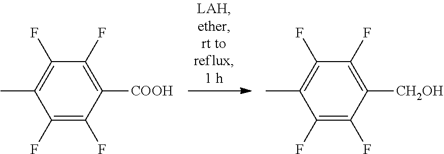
C1(F)=C(F)C([COOH])=C(F)C(F)=C1C.C1(F)=C(F)C([CH2OH])=C(F)C(F)=C1C
